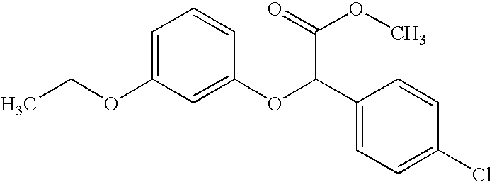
C1=C(OCC)C=C(OC(C2=CC=C(Cl)C=C2)C(=O)OC)C=C1
